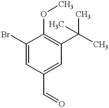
C1=C(Br)C(OC)=C(C(C)(C)C)C=C1C=O
